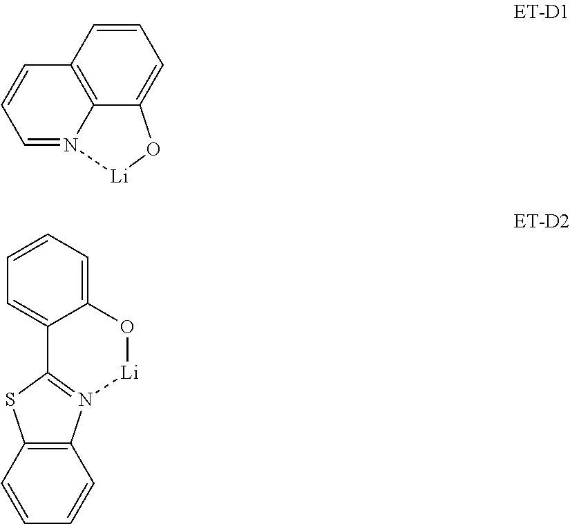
C1=CC2=C3C(=C1)O[Li]N3=CC=C2.C12=C(C=CC=C1)SC1=N2[Li]OC2=CC=CC=C12
